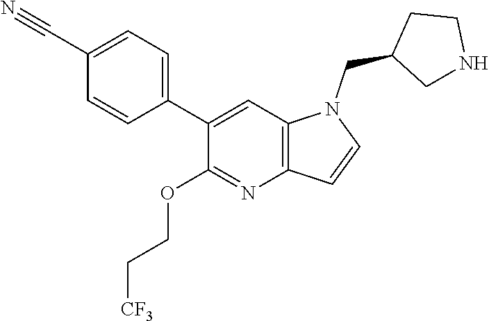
C1(C2=CC=C(C#N)C=C2)=CC2=C(N=C1OCC[CF3])C=CN2CC1CNCC1
